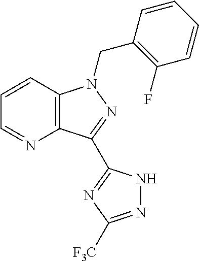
C12=C(C=CC=N1)N(CC1=C(F)C=CC=C1)N=C2C1=NC([F3C])=NN1
